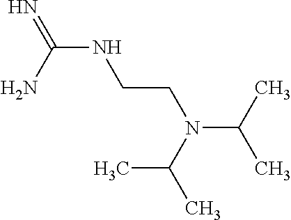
N(C(N)=N)CCN(C(C)C)C(C)C
